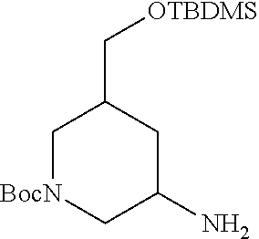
C1[BocN]CC(N)CC1C[OTBDMS]
